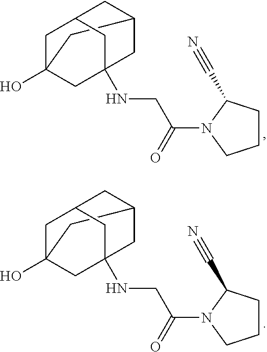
C12CC3(O)CC(CC(NCC(N4CCCC4C#N)=O)(C3)C1)C2.C12CC3(O)CC(CC(NCC(N4CCCC4C#N)=O)(C3)C1)C2
